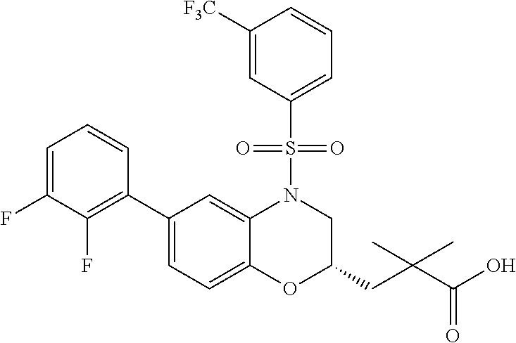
C1(C2=C(F)C(F)=CC=C2)=CC=C2C(=C1)N(S(C1=CC=CC([F3C])=C1)(=O)=O)CC(CC(C(O)=O)(C)C)O2
